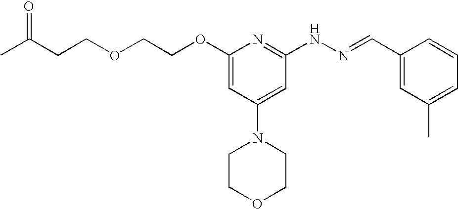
C(COC1=CC(N2CCOCC2)=CC(NN=CC2=CC(C)=CC=C2)=N1)OCCC(C)=O
